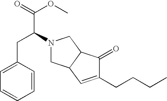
N1(C(CC2=CC=CC=C2)C(=O)OC)CC2C(C1)C(=O)C(CCCC)=C2
